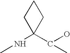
C1C(NC)(C(O)C)CC1
